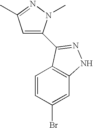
C1=CC(Br)=CC2=C1C(C1=CC(C)=NN1C)=NN2
